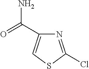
N1=C(Cl)SC=C1C(=O)N
